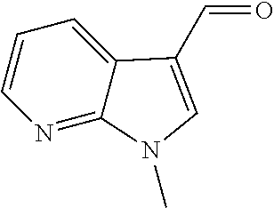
N1=C2C(=CC=C1)C(C=O)=CN2C
